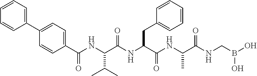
C1=CC(C(NC(C(NC(C(NC(C(NCB(O)O)=O)C)=O)CC2=CC=CC=C2)=O)C(C)C)=O)=CC=C1C1=CC=CC=C1
